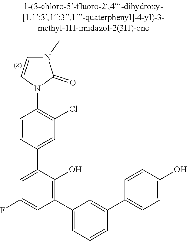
C1(C2=CC(C3=C(O)C(C4=CC(Cl)=C(N5C=CN(C)C5=O)C=C4)=CC(F)=C3)=CC=C2)=CC=C(O)C=C1
